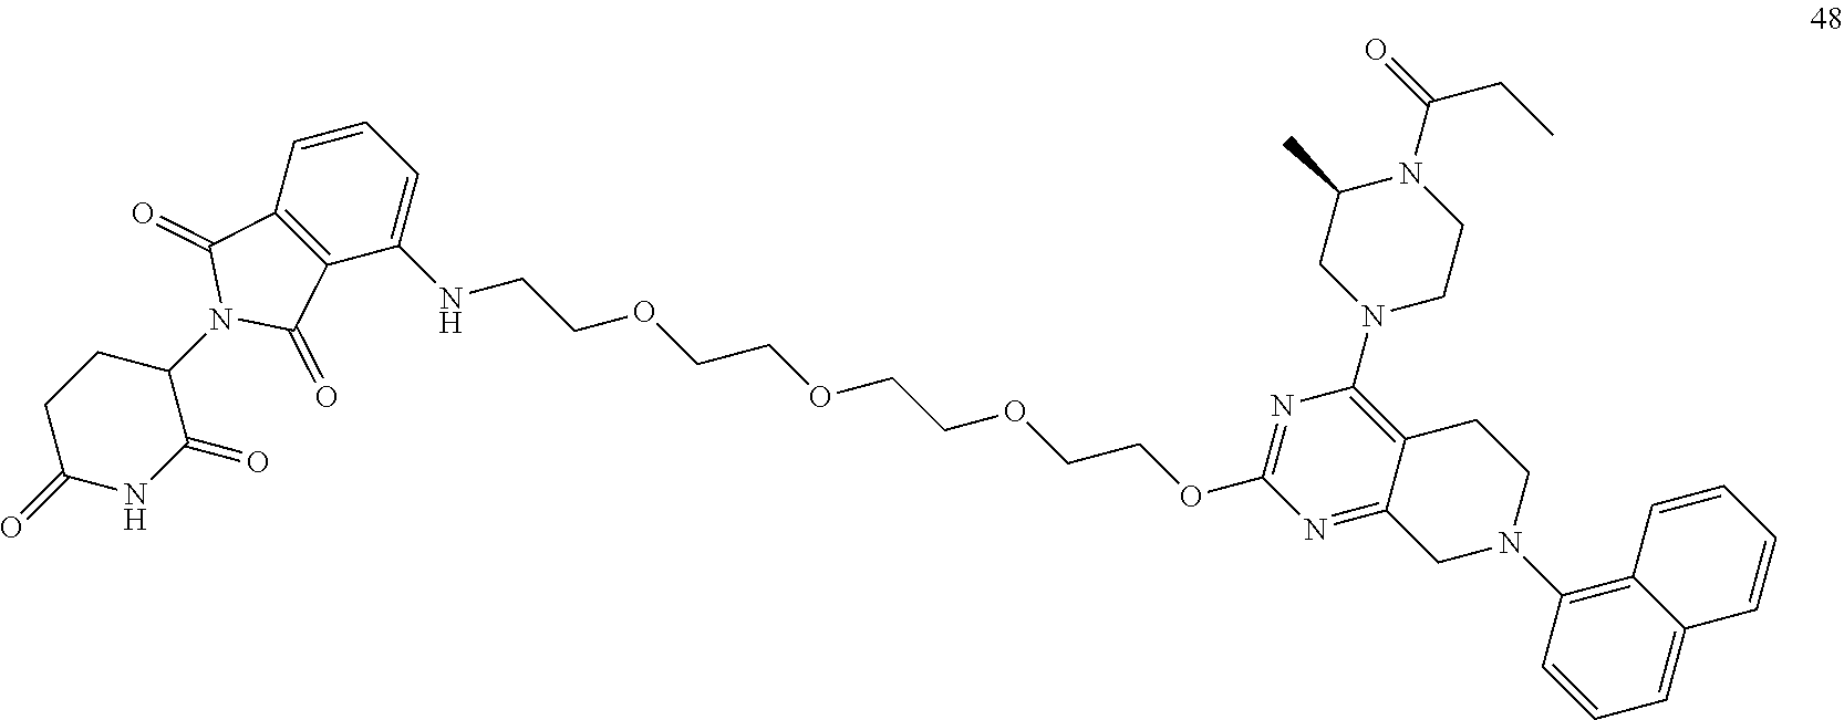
C1=CC(N2CC3=NC(OCCOCCOCCOCCNC4=CC=CC5=C4C(=O)N(C4CCC(=O)NC4=O)C5=O)=NC(N4CC(C)N(C(CC)=O)CC4)=C3CC2)=C2C=CC=CC2=C1
